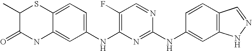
C1(F)=C(NC2=CC=C3C(=C2)NC(=O)C(C)S3)N=C(NC2=CC3=C(C=C2)C=NN3)N=C1
